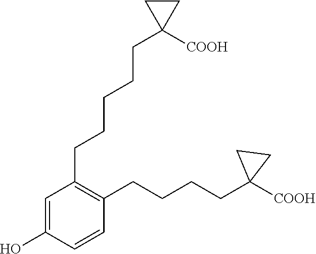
C1(CCCCCC2([COOH])CC2)=C(CCCCC2([COOH])CC2)C=CC(O)=C1
